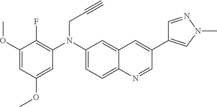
C(N(C1=C(F)C(OC)=CC(OC)=C1)C1=CC=C2C(=C1)C=C(C1=CN(C)N=C1)C=N2)C#C
